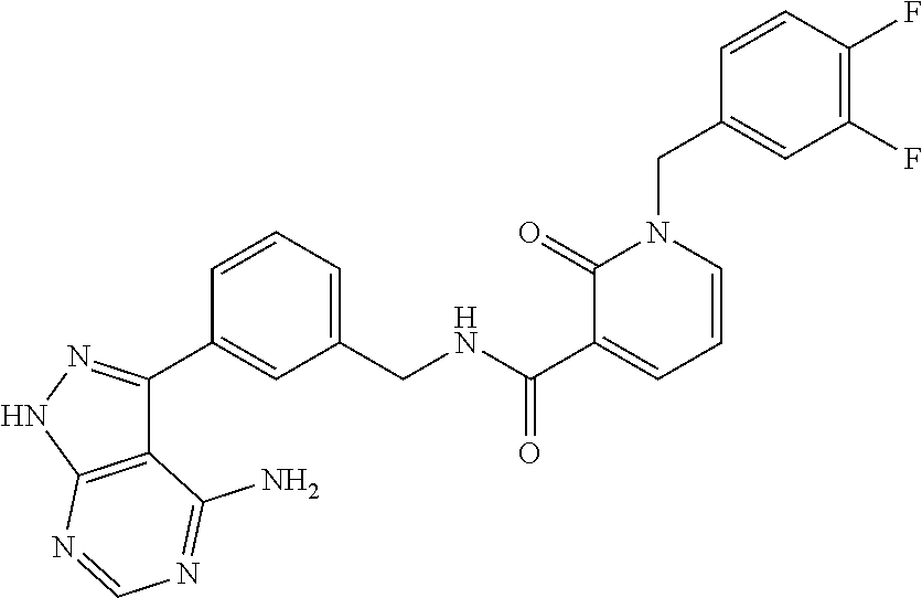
C1=CC(F)=C(F)C=C1CN1C(=O)C(C(=O)NCC2=CC=CC(C3=NNC4=C3C(N)=NC=N4)=C2)=CC=C1
